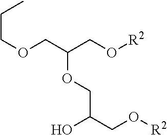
[R2]OCC(COCCC)OCC(CO[R2])O
